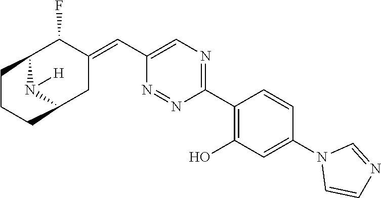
C1(C2=C(O)C=C(N3C=CN=C3)C=C2)=NC=C(C=C2C(F)C3N([H])C(C2)CCC3)N=N1
